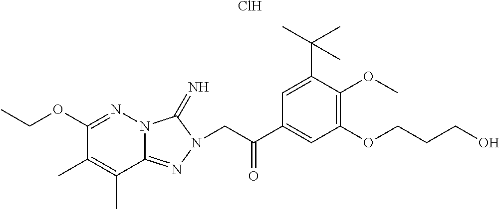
Cl.C1(OCC)=NN2C(=NN(CC(C3=CC(OCCCO)=C(OC)C(C(C)(C)C)=C3)=O)C2=N)C(C)=C1C
